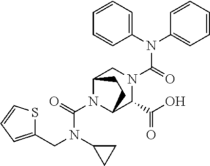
N(C(=O)N1CC2N(C(N(C3CC3)CC3=CC=CS3)=O)C(C1C(O)=O)CC2)(C1=CC=CC=C1)C1=CC=CC=C1
